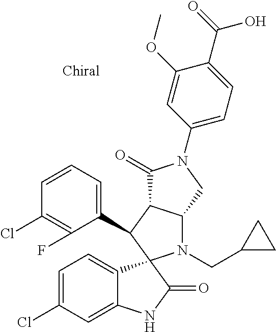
C1(C2C3C(N(CC4CC4)C24C2=CC=C(Cl)C=C2NC4=O)CN(C2=CC=C(C(=O)O)C(OC)=C2)C3=O)=CC=CC(Cl)=C1F
